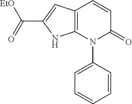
C1=CC(N2C(=O)C=CC3=C2NC(C([EtO])=O)=C3)=CC=C1
